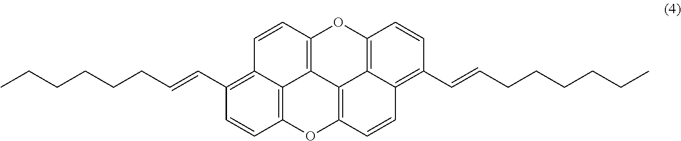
C1=CC2=C3C(=C1C=CCCCCCC)C=CC1=C3C3=C(O2)C=CC2=C(C=CCCCCCC)C=CC(=C32)O1
